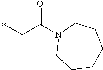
C(C)C(=O)N1CCCCCC1
